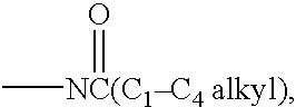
C[NC(C1C4 alkyl)]=O
